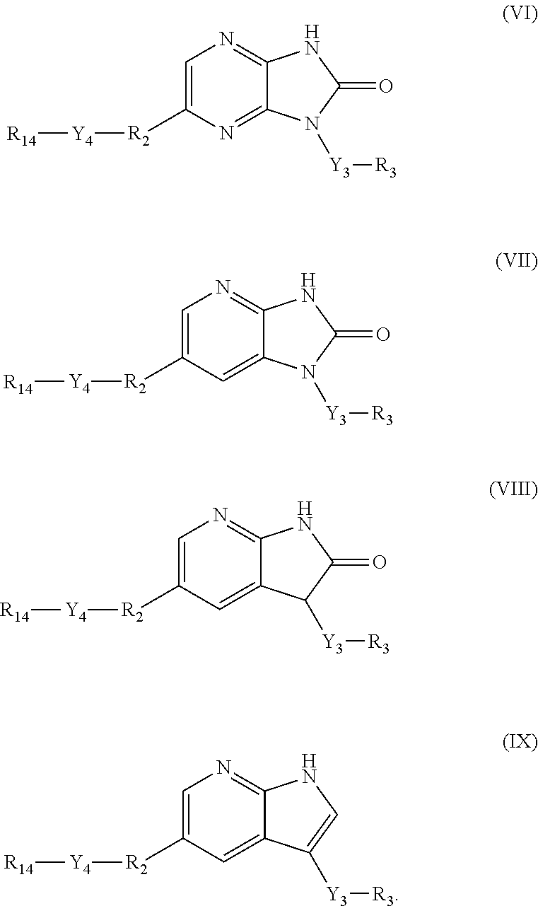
C1=C([R2][Y4][R14])N=C2C(=N1)NC(=O)N2[Y3][R3].C1=C([R2][Y4][R14])C=C2C(=N1)NC(=O)N2[Y3][R3].C1=C([R2][Y4][R14])C=C2C(=N1)NC(=O)C2[Y3][R3].C1=C([R2][Y4][R14])C=C2C(=N1)NC=C2[Y3][R3]
